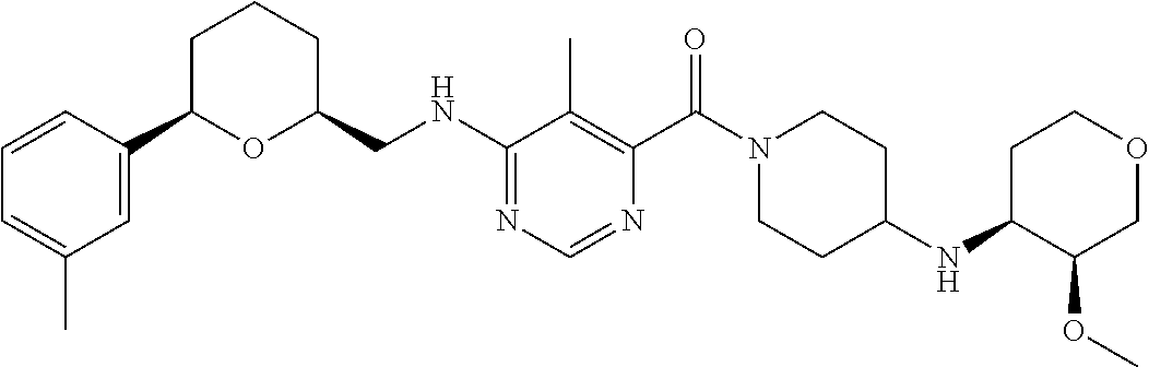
N(C1=NC=NC(C(N2CCC(NC3C(OC)COCC3)CC2)=O)=C1C)CC1CCCC(C2=CC(C)=CC=C2)O1
